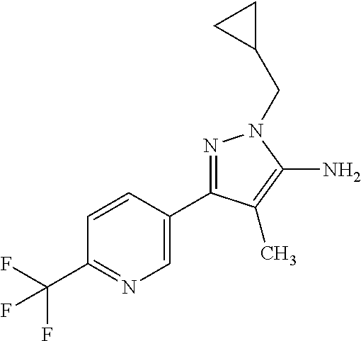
C1=CC(C2=NN(CC3CC3)C(N)=C2C)=CN=C1C(F)(F)F
